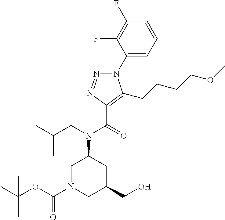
N1(C2=CC=CC(F)=C2F)N=NC(C(=O)N(CC(C)C)C2CN(C(OC(C)(C)C)=O)CC(CO)C2)=C1CCCCOC
